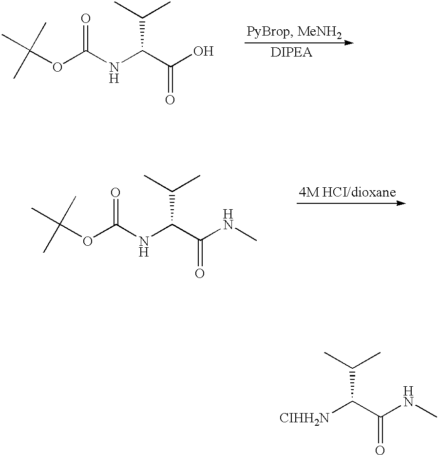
[CIHH2N]C(C(=O)NC)C(C)C.O(C(NC(C(=O)O)C(C)C)=O)C(C)(C)C.O(C(NC(C(=O)NC)C(C)C)=O)C(C)(C)C
